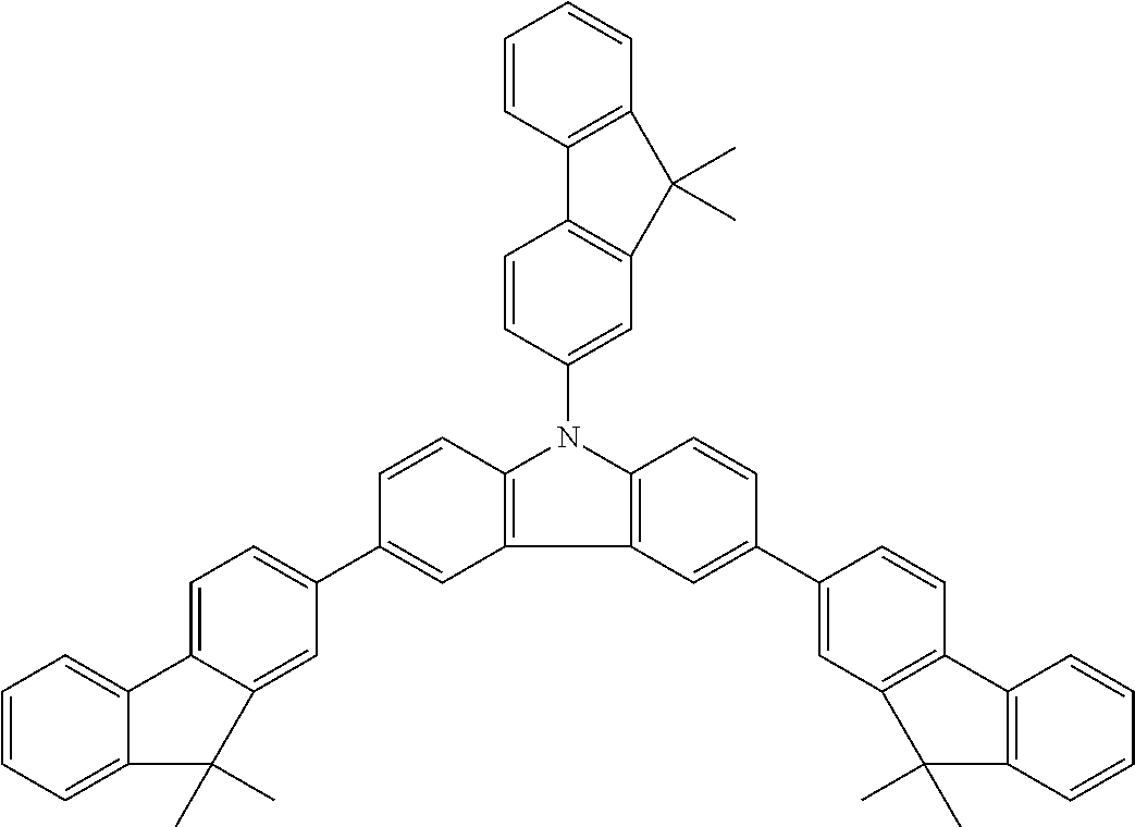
C1=CC2=C(C=C1)C(C)(C)C1=C2C=CC(N2C3=C(C4=C2C=CC(C2=CC5=C(C=C2)C2=C(C=CC=C2)C5(C)C)=C4)C=C(C2=CC=C4C(=C2)C(C)(C)C2=CC=CC=C42)C=C3)=C1
